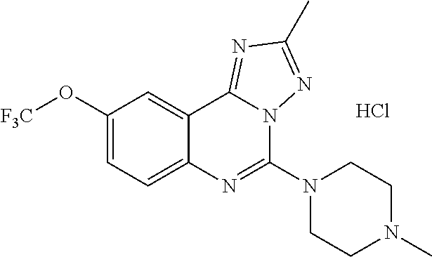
C1(O[F3C])=CC=C2C(=C1)C1=NC(C)=NN1C(N1CCN(C)CC1)=N2.Cl
